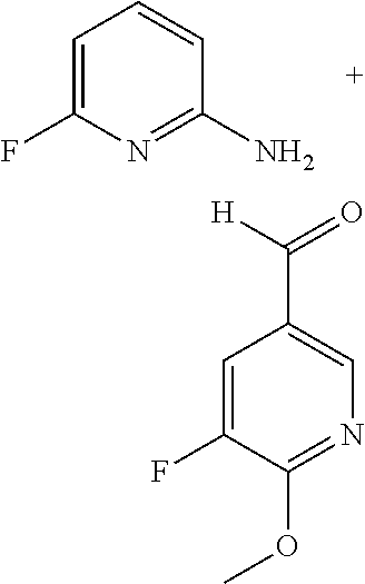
C1=C(F)N=C(N)C=C1.C1=C(F)C(OC)=NC=C1C([H])=O
